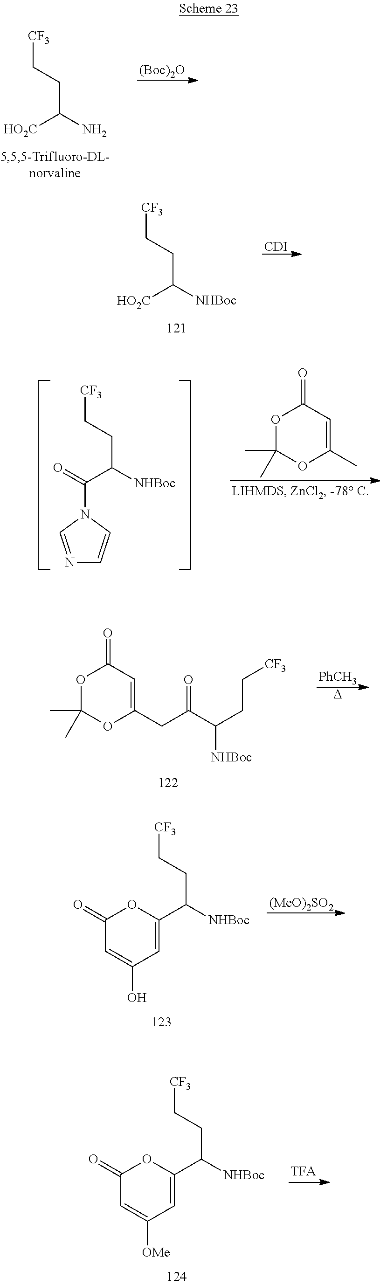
[CF3]CCC(N)[HO2C].[(Boc)2O].[CF3]CCC([NHBoc])[HO2C].[CDI].[CF3]CCC([NHBoc])C(=O)N1C=NC=C1.O1C(C)(C)OC(C)=CC1=O.O1C(C)(C)OC(CC(C(CC[CF3])[NHBoc])=O)=CC1=O.[PhCH3].[D].[CF3]CCC([NHBoc])C1=CC(O)=CC(=O)O1.[(MeO)2SO2].[CF3]CCC([NHBoc])C1=CC([OMe])=CC(=O)O1
